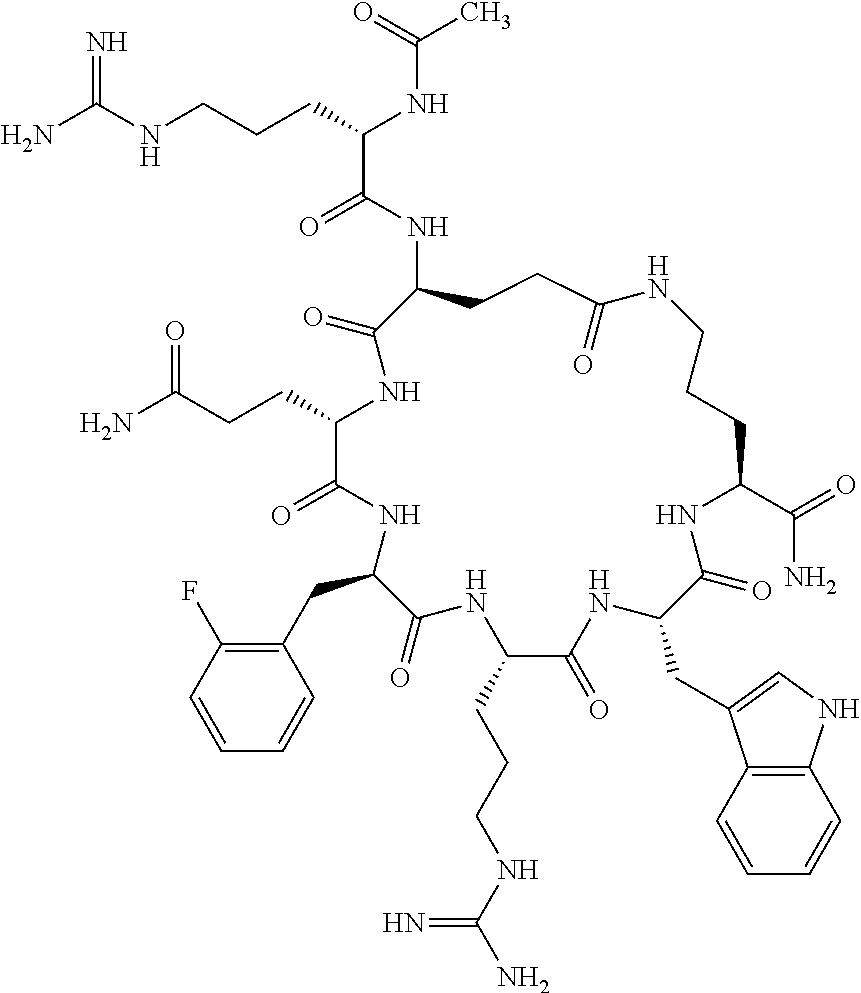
NC(NCCCC(NC(C)=O)C(=O)NC1CCC(=O)NCCCC(C(=O)N)NC(=O)C(CC2=CNC3=C2C=CC=C3)NC(=O)C(CCCNC(N)=N)NC(=O)C(CC2=C(F)C=CC=C2)NC(=O)C(CCC(N)=O)NC1=O)=N
